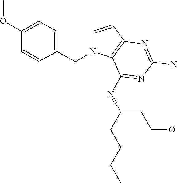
C1=CC2=C(N1CC1=CC=C(OC)C=C1)C(NC(CCCC)CCO)=NC(N)=N2
